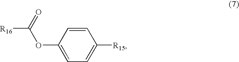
[R16]C(OC1=CC=C([R15])C=C1)=O
